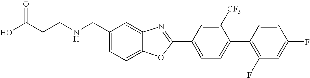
OC(CCNCC1=CC=C2C(=C1)N=C(C1=CC=C(C3=C(F)C=C(F)C=C3)C([CF3])=C1)O2)=O
